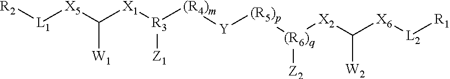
[R2][L1][X5]C([X1][R3]([(R4)m][Y][(R5)p][(R6)q]([X2]C([X6][L2][R1])[W2])[Z2])[Z1])[W1]
